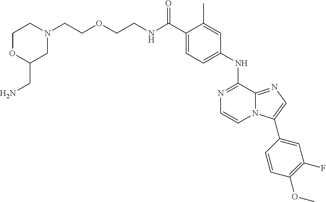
C(C1=CC=C(NC2=NC=CN3C2=NC=C3C2=CC(F)=C(OC)C=C2)C=C1C)(=O)NCCOCCN1CCOC(CN)C1
